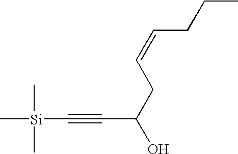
C(=CCC(O)C#C[Si](C)(C)C)CCC
